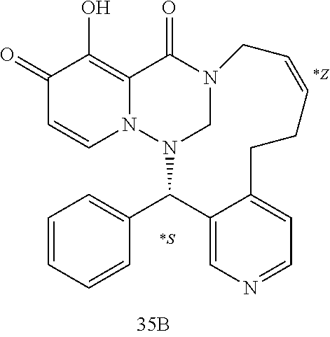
N12CN(C(C3=CC=CC=C3)C3=CN=CC=C3CCC=CC1)N1C=CC(=O)C(O)=C1C2=O
